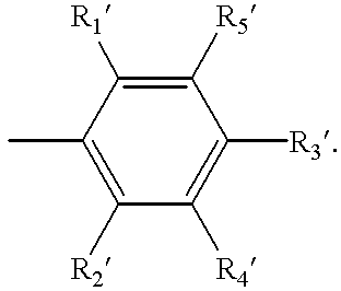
C1(C)=C([R2])C([R4])=C([R3])C([R5])=C1[R1]
